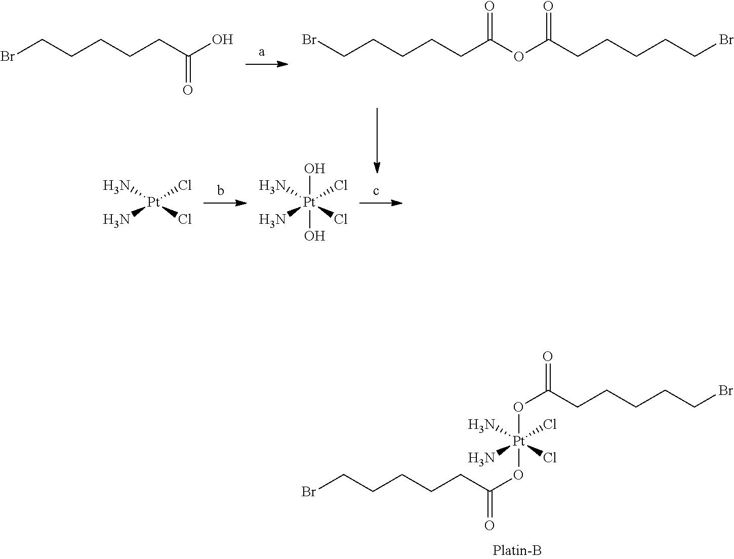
BrCCCCCC(O)=O.BrCCCCCC(OC(CCCCCBr)=O)=O.[Pt](Cl)(N)(N)Cl.[Pt](Cl)(N)(N)(Cl)(O)O.BrCCCCCC(=O)O[Pt](Cl)(N)(N)(Cl)OC(CCCCCBr)=O
